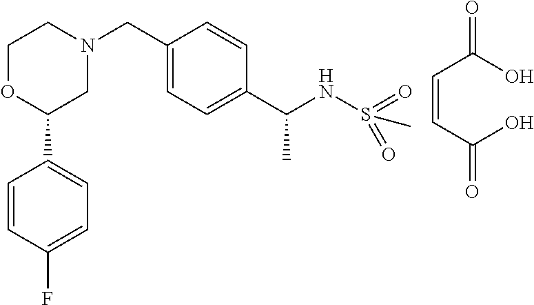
C1OC(C2=CC=C(F)C=C2)CN(CC2=CC=C(C(NS(C)(=O)=O)C)C=C2)C1.C(=CC(O)=O)C(O)=O
